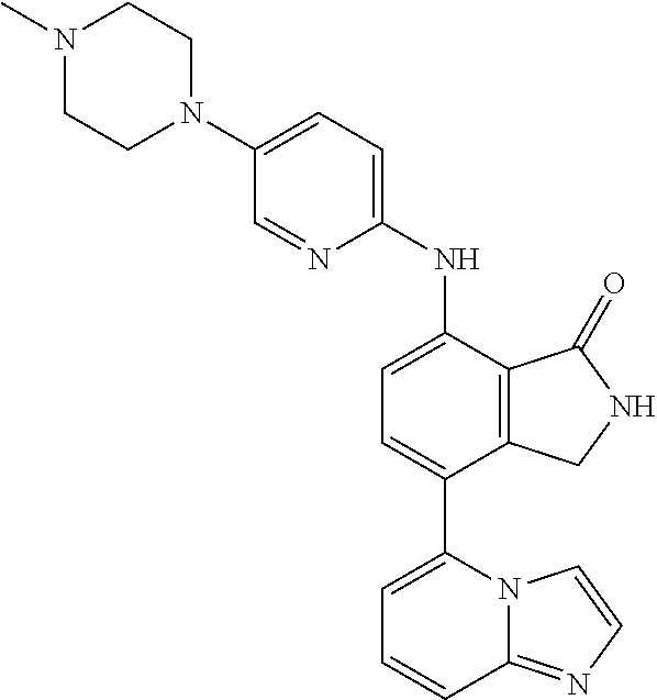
N1(C)CCN(C2=CC=C(NC3=CC=C(C4=CC=CC5=NC=CN45)C4=C3C(=O)NC4)N=C2)CC1
